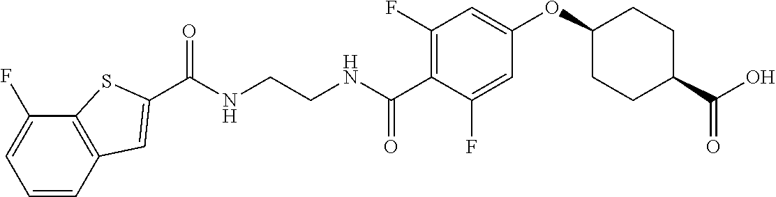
N(CCNC(C1=C(F)C=C(OC2CCC(C(O)=O)CC2)C=C1F)=O)C(=O)C1=CC2=C(C(F)=CC=C2)S1
